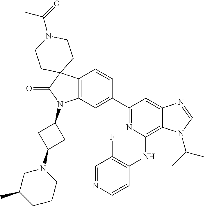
C12=C(C=C(C3=NC(NC4=C(F)C=NC=C4)=C4C(=C3)N=CN4C(C)C)C=C1)N(C1CC(N3CC(C)CCC3)C1)C(=O)C21CCN(C(=O)C)CC1
